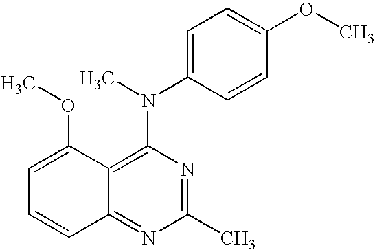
C12=C(N(C)C3=CC=C(OC)C=C3)N=C(C)N=C1C=CC=C2OC
